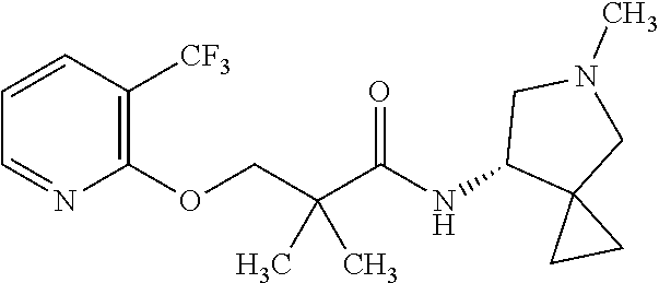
C1=CC([CF3])=C(OCC(C(=O)NC2C3(CN(C)C2)CC3)(C)C)N=C1
